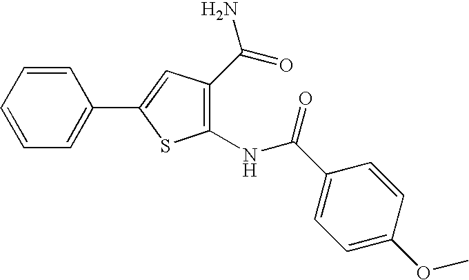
C1(C2=CC=CC=C2)=CC(C(N)=O)=C(NC(=O)C2=CC=C(OC)C=C2)S1
